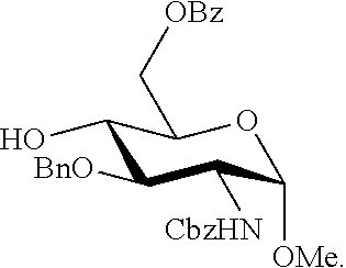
C1(O)C([BnO])C([CbzHN])C([OMe])OC1C[OBz]
